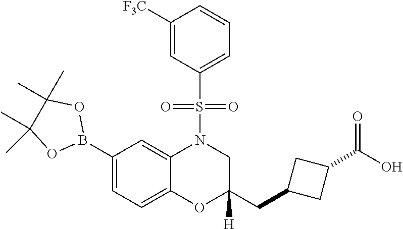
C1([F3C])=CC(S(=O)(=O)N2C3=CC(B4OC(C)(C)C(C)(C)O4)=CC=C3OC(CC3CC(C(=O)O)C3)([H])C2)=CC=C1
